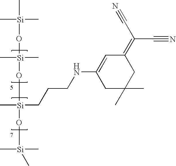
[Si](O[Si](C)(C)O[Si](O[Si](C)(C)C)(CCCNC1=CC(=C(C#N)C#N)CC(C)(C)C1)C)(C)(C)C
